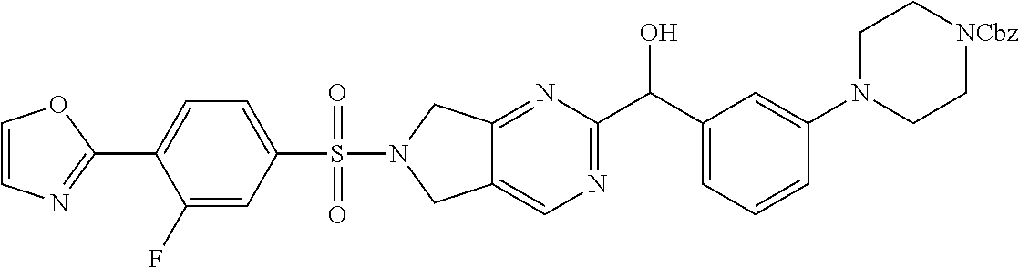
C12=NC(C(C3=CC=CC(N4CC[NCbz]CC4)=C3)O)=NC=C1CN(S(C1=CC=C(C3=NC=CO3)C(F)=C1)(=O)=O)C2
